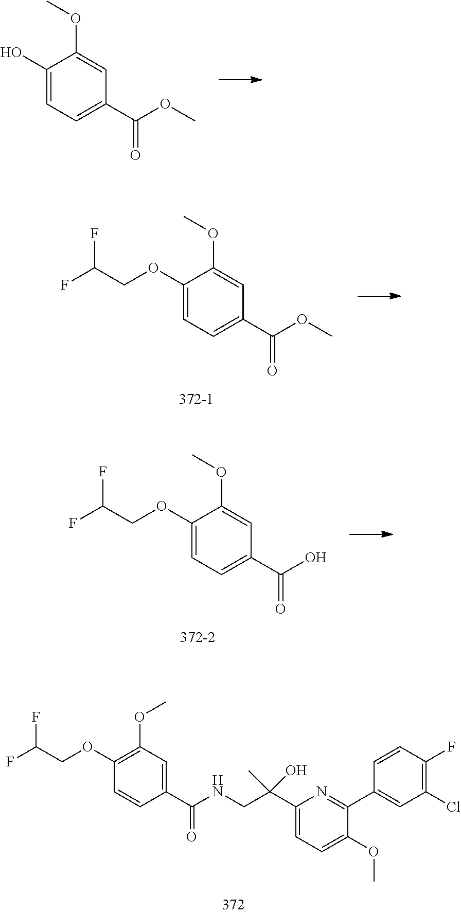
C1(C(OC)=O)=CC=C(O)C(OC)=C1.C1=CC(C(NCC(C2=CC=C(OC)C(C3=CC(Cl)=C(F)C=C3)=N2)(O)C)=O)=CC(OC)=C1OCC(F)F.C1(C(O)=O)=CC=C(OCC(F)F)C(OC)=C1.C1(C(OC)=O)=CC=C(OCC(F)F)C(OC)=C1
